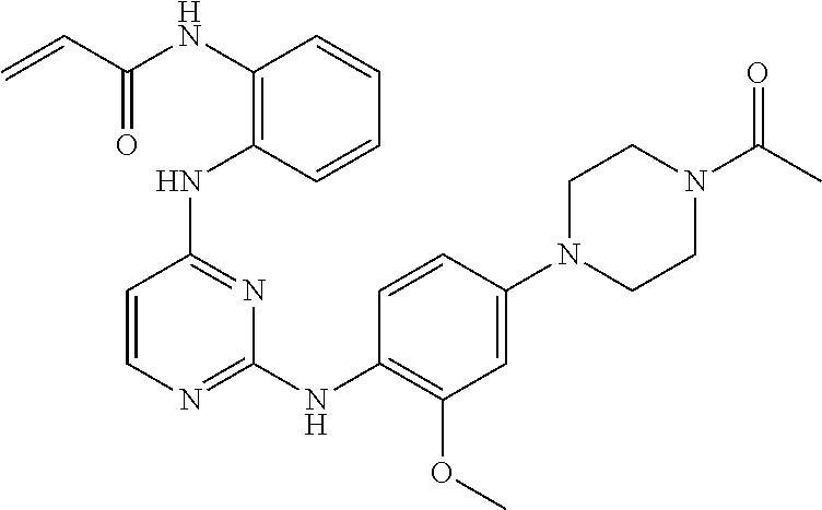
N(C1=C(NC2=NC(NC3=C(OC)C=C(N4CCN(C(=O)C)CC4)C=C3)=NC=C2)C=CC=C1)C(C=C)=O
